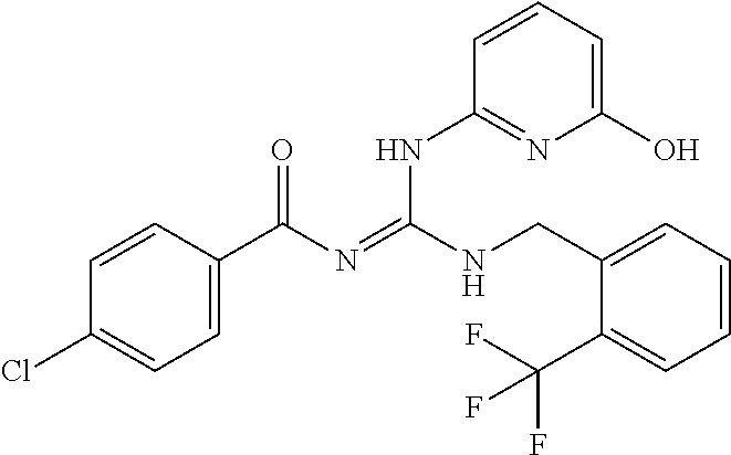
C1=CC(C(N=C(NCC2=CC=CC=C2C(F)(F)F)NC2=NC(O)=CC=C2)=O)=CC=C1Cl
